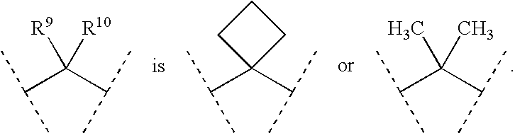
C(C(C(C)C)([R9])[R10])(C)C.C(C1(C(C)C)CCC1)(C)C.C(C(C(C)C)(C)C)(C)C
